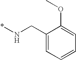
C1(CN*)=CC=CC=C1OC
